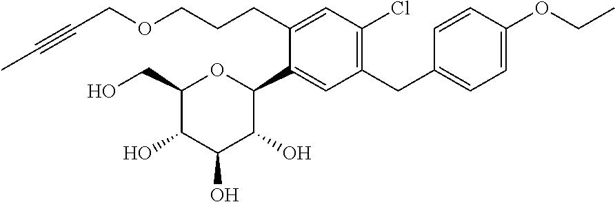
C1(CO)C(O)C(O)C(O)C(C2=CC(CC3=CC=C(OCC)C=C3)=C(Cl)C=C2CCCOCC#CC)O1
